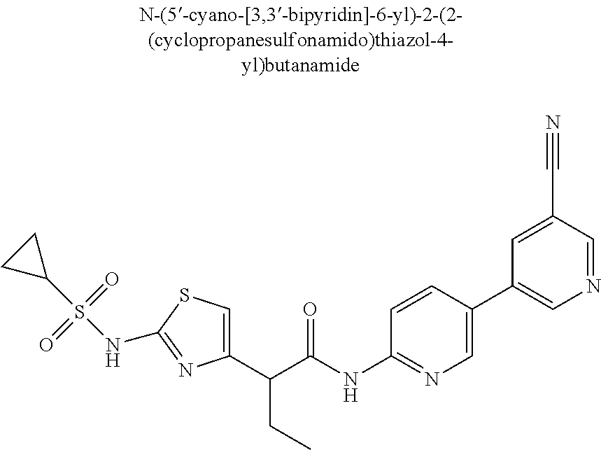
C1(C(C(NC2=NC=C(C3=CN=CC(C#N)=C3)C=C2)=O)CC)=CSC(NS(C2CC2)(=O)=O)=N1
